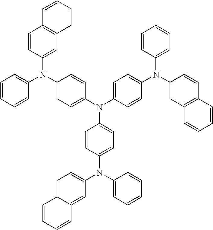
C1=CC=CC(N(C2=CC=C(N(C3=CC=C(N(C4=CC5=C(C=C4)C=CC=C5)C4=CC=CC=C4)C=C3)C3=CC=C(N(C4=CC=C5C(=C4)C=CC=C5)C4=CC=CC=C4)C=C3)C=C2)C2=CC3=C(C=C2)C=CC=C3)=C1
